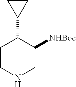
C1CNCC([NHBoc])C1C1CC1
